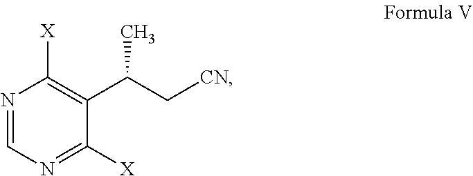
N1=CN=C([X])C(C(C[CN])C)=C1[X]
